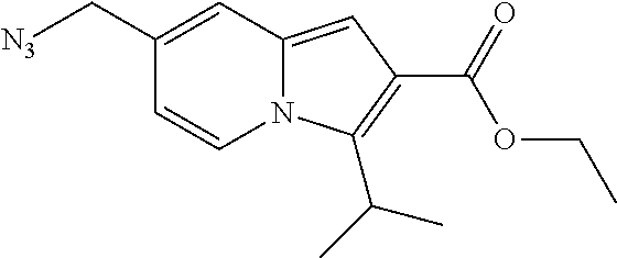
C1(C[N3])=CC2=CC(C(=O)OCC)=C(C(C)C)N2C=C1
